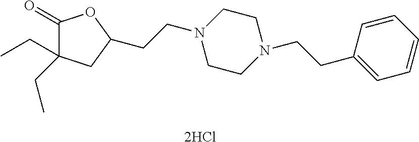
C1(=O)C(CC)(CC)CC(CCN2CCN(CCC3=CC=CC=C3)CC2)O1.[2HCl]
